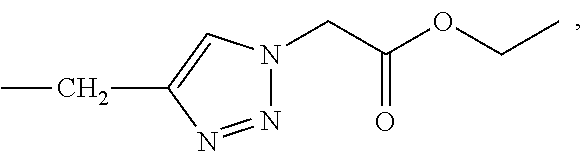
N1=NC(CC)=CN1CC(=O)OCC
